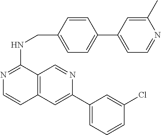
C1=CC(CNC2=NC=CC3=C2C=NC(C2=CC=CC(Cl)=C2)=C3)=CC=C1C1=CC=NC(C)=C1
